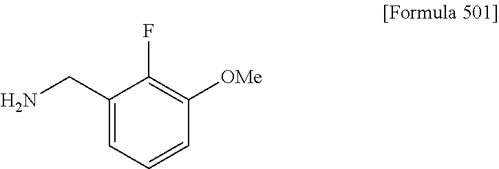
C1(CN)=CC=CC([OMe])=C1F
